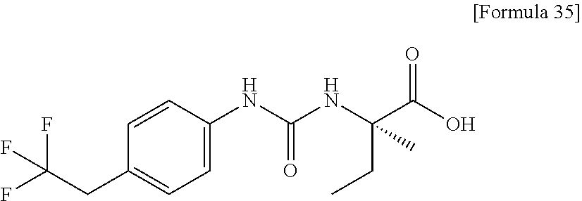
C1=C(NC(NC(C(O)=O)(CC)C)=O)C=CC(CC(F)(F)F)=C1
